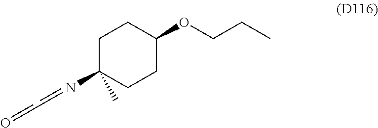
C1C(N=CC=O)(C)CCC(OCCC)C1
